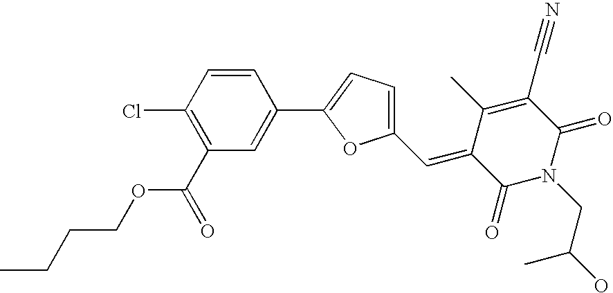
C1=CC(Cl)=C(C(OCCCC)=O)C=C1C1=CC=C(C=C2C(C)=C(C#N)C(=O)N(CC(C)O)C2=O)O1
